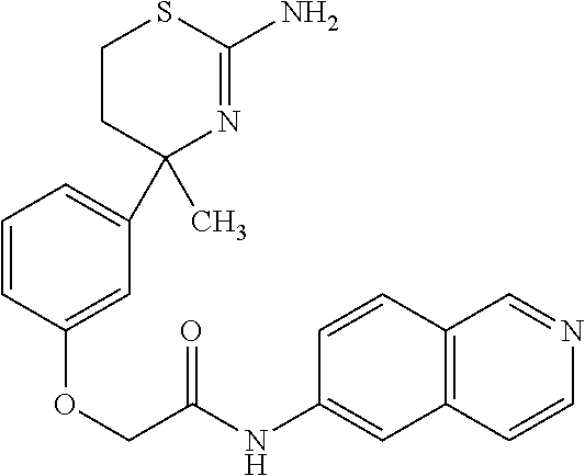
C1=CC(OCC(NC2=CC3=C(C=C2)C=NC=C3)=O)=CC(C2(C)N=C(N)SCC2)=C1
